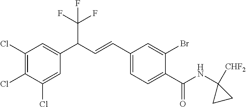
C1(Cl)=C(Cl)C(Cl)=CC(C(C=CC2=CC=C(C(=O)NC3([CHF2])CC3)C(Br)=C2)C(F)(F)F)=C1
